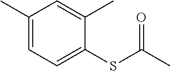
C1(C)=CC=C(SC(C)=O)C(C)=C1
